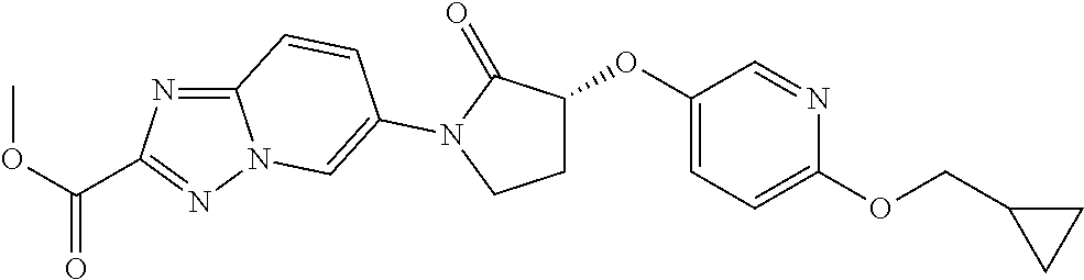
C12=NC(C(OC)=O)=NN1C=C(N1C(=O)C(OC3=CC=C(OCC4CC4)N=C3)CC1)C=C2
